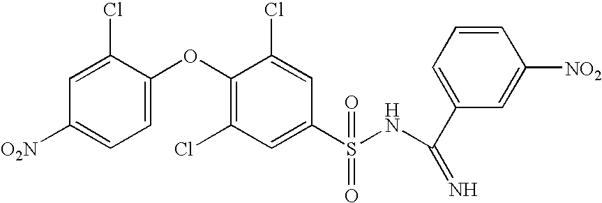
O(C1=C(Cl)C=C(S(NC(=N)C2=CC=CC([NO2])=C2)(=O)=O)C=C1Cl)C1=CC=C([O2N])C=C1Cl
